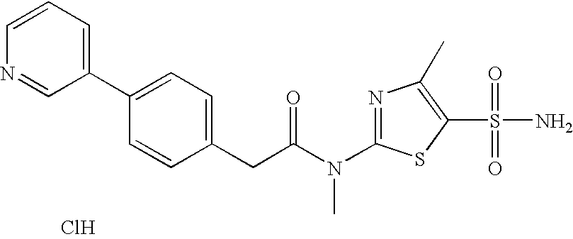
C1=CC=C(C2=CC=C(CC(N(C3=NC(C)=C(S(=O)(=O)N)S3)C)=O)C=C2)C=N1.Cl
